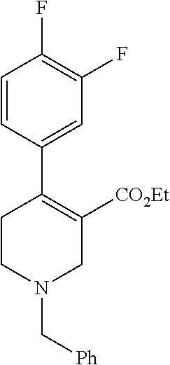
C1=CC(C2=C([CO2Et])CN(C[Ph])CC2)=CC(F)=C1F
